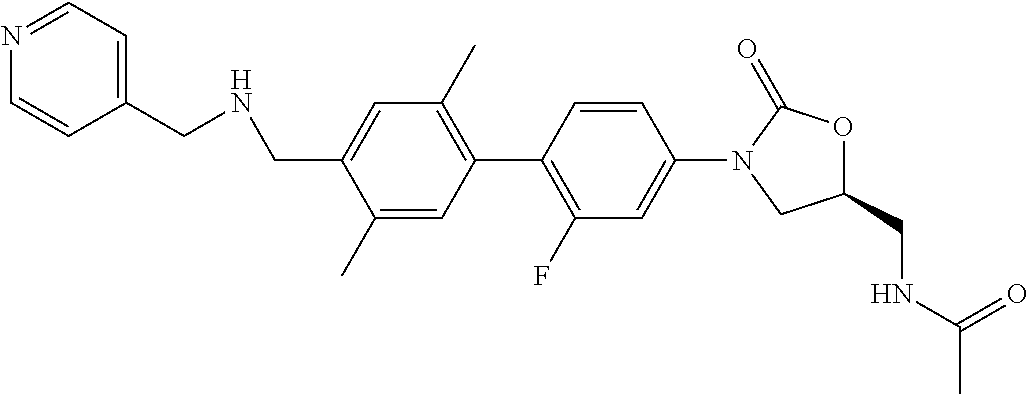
C1(C)=CC(C2=C(F)C=C(N3CC(CNC(C)=O)OC3=O)C=C2)=C(C)C=C1CNCC1=CC=NC=C1
